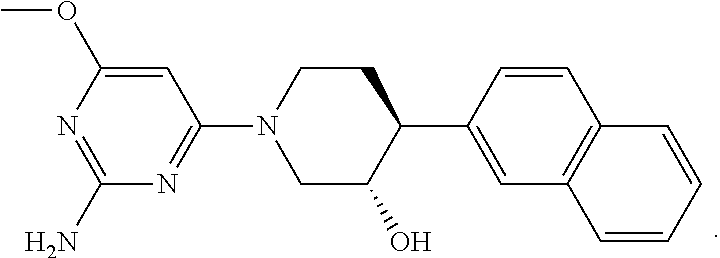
C1=CC(C2CCN(C3=NC(N)=NC(OC)=C3)CC2O)=CC2=C1C=CC=C2
